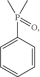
P(C)(C)(=O)C1=CC=CC=C1
